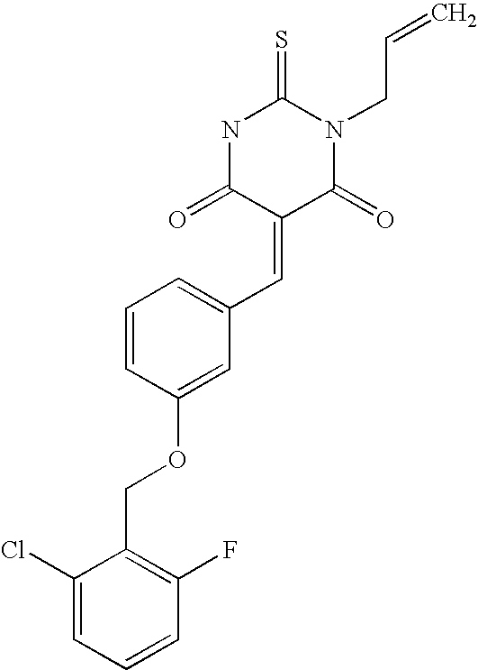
C1(Cl)=CC=CC(F)=C1COC1=CC(C=C2C(=O)N(CC=C)C(=S)NC2=O)=CC=C1
